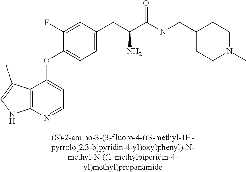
C1(F)=CC(CC(C(N(CC2CCN(C)CC2)C)=O)N)=CC=C1OC1=CC=NC2=C1C(C)=CN2
